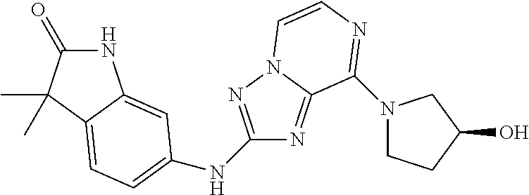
N1C(=O)C(C)(C)C2=CC=C(NC3=NN4C(=N3)C(N3CCC(O)C3)=NC=C4)C=C12
